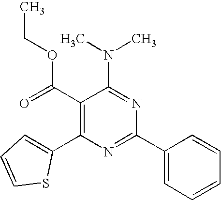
C1(C(=O)OCC)=C(C2=CC=CS2)N=C(C2=CC=CC=C2)N=C1N(C)C
